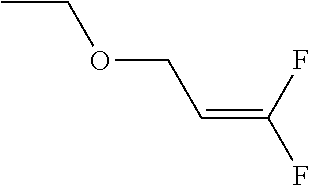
CCOCC=C(F)F
